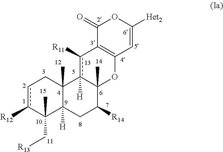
C1(=O)C2=C(C=C([Het2])O1)OC1(C)c([H])(c2[R11])C2(C)C([H])(CC1[R14])C(C)(C[R13])c([R12])cC2
